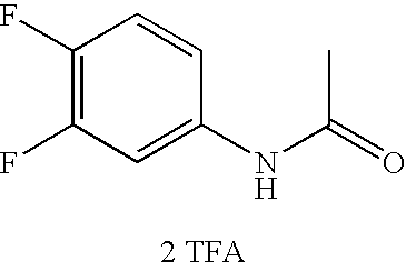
C1(F)=C(F)C=C(NC(C)=O)C=C1.[2 TFA]
